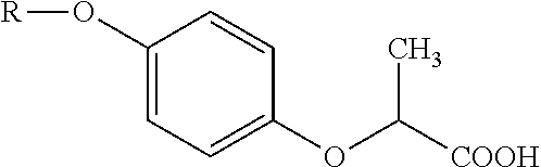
C1(O[R])=CC=C(OC([COOH])C)C=C1
